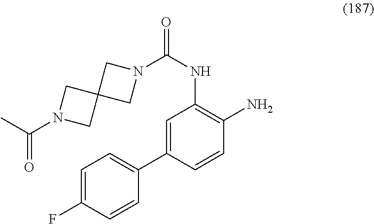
C1=C(F)C=CC(C2=CC(NC(N3CC4(C3)CN(C(C)=O)C4)=O)=C(N)C=C2)=C1
